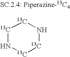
[13C]1N[13C][13C]N[13C]1
